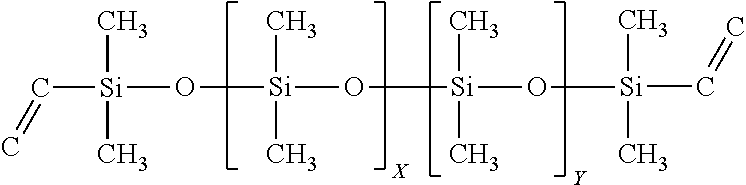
[Si](C=C)(O[Si](O[Si](O[Si](C=C)(C)C)(C)C)(C)C)(C)C
